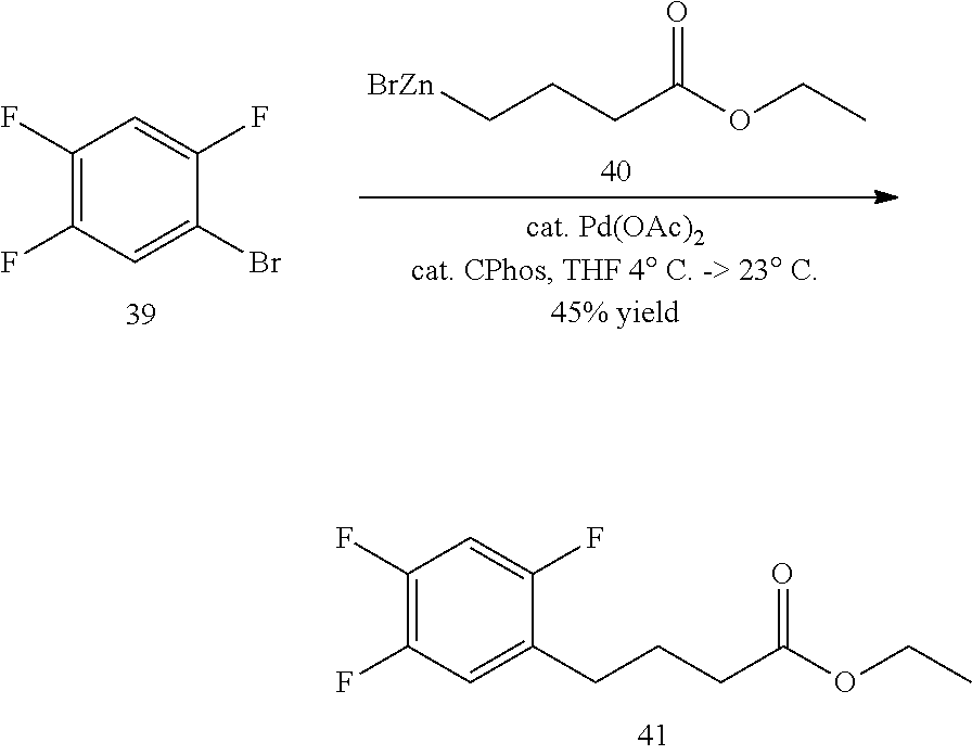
C1(F)=C(F)C=C(CCCC(OCC)=O)C(F)=C1.C1(F)=C(F)C=C(Br)C(F)=C1.[BrZn]CCCC(OCC)=O
